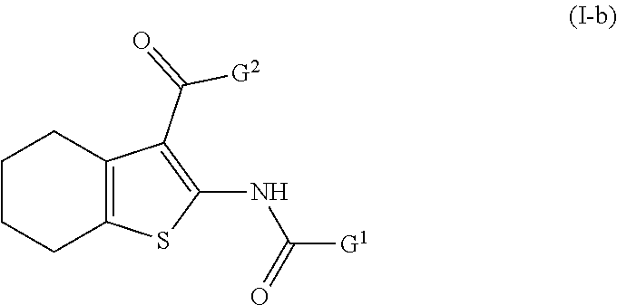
C1CCC2=C(C1)C(C(=O)[G2])=C(NC([G1])=O)S2
